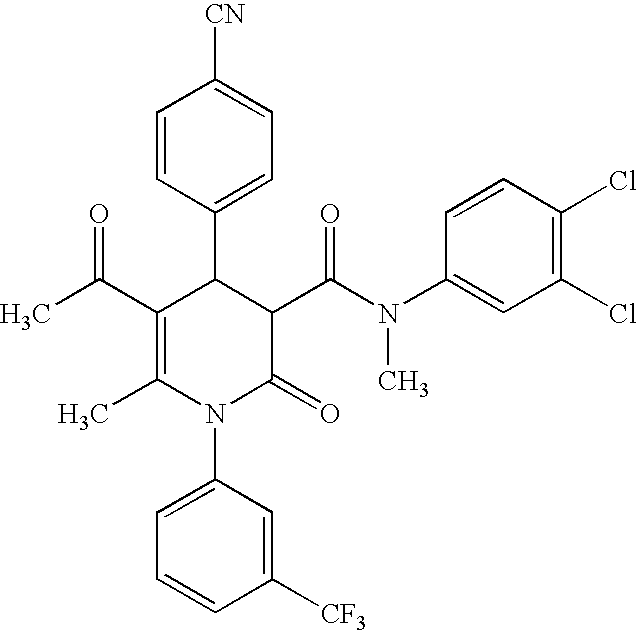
C1=CC(C2C(C(C)=O)=C(C)N(C3=CC=CC([CF3])=C3)C(=O)C2C(N(C2=CC(Cl)=C(Cl)C=C2)C)=O)=CC=C1[CN]
